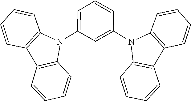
C12=C(C3=C(C=CC=C3)N1C1=CC(N3C4=C(C=CC=C4)C4=C3C=CC=C4)=CC=C1)C=CC=C2
